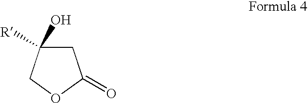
C1C(O)([R])COC1=O
